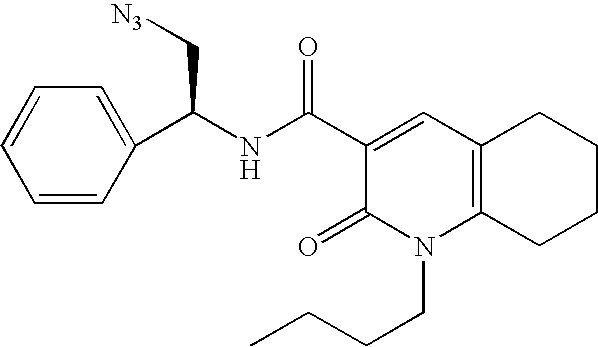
C(NC(C1=CC2=C(N(CCCC)C1=O)CCCC2)=O)(C1=CC=CC=C1)C[N3]
